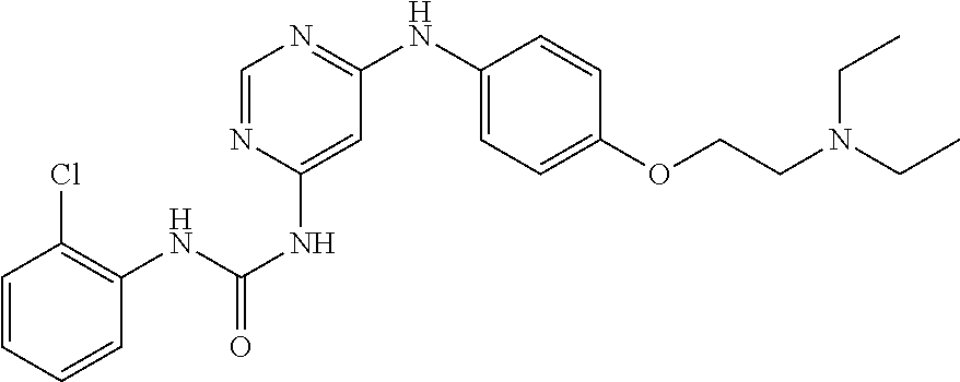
C1=CC=CC(NC(NC2=CC(NC3=CC=C(OCCN(CC)CC)C=C3)=NC=N2)=O)=C1Cl
